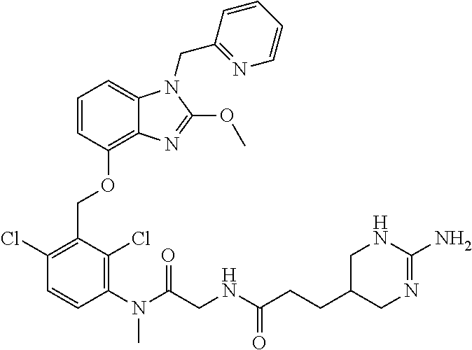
C1=CC(OCC2=C(Cl)C=CC(N(C)C(CNC(=O)CCC3CN=C(N)NC3)=O)=C2Cl)=C2C(=C1)N(CC1=NC=CC=C1)C(OC)=N2
